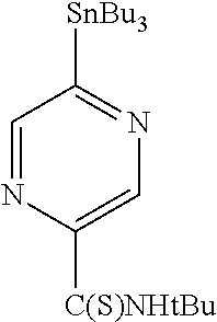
C1=NC([C(S)NHtBu])=CN=C1[SnBu3]
